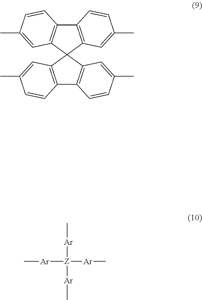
C12=C(C3(C4=C1C=CC(C)=C4)C1=C(C4=C3C=C(C)C=C4)C=CC(C)=C1)C=C(C)C=C2.[Ar]([Z]([Ar]C)([Ar]C)[Ar]C)C
